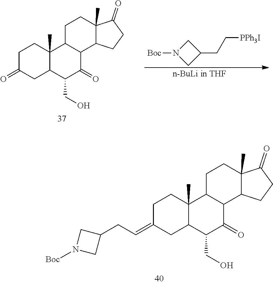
C1CC2(C)C(CC1=O)C(CO)C(=O)C1C2CCC2(C)C1CCC2=O.N1([Boc])CC(CC[PPh3I])C1.C1CC2(C)C(CC1=CCC1CN([Boc])C1)C(CO)C(=O)C1C2CCC2(C)C1CCC2=O
